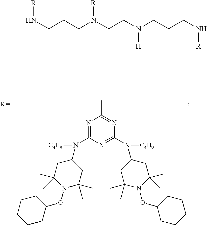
N1=C(N([C4H9])C2CC(C)(C)N(OC3CCCCC3)C(C)(C)C2)N=C(N([C4H9])C2CC(C)(C)N(OC3CCCCC3)C(C)(C)C2)N=C1C.[R]NCCCN(CCN(CCCN[R])[H])[R]
